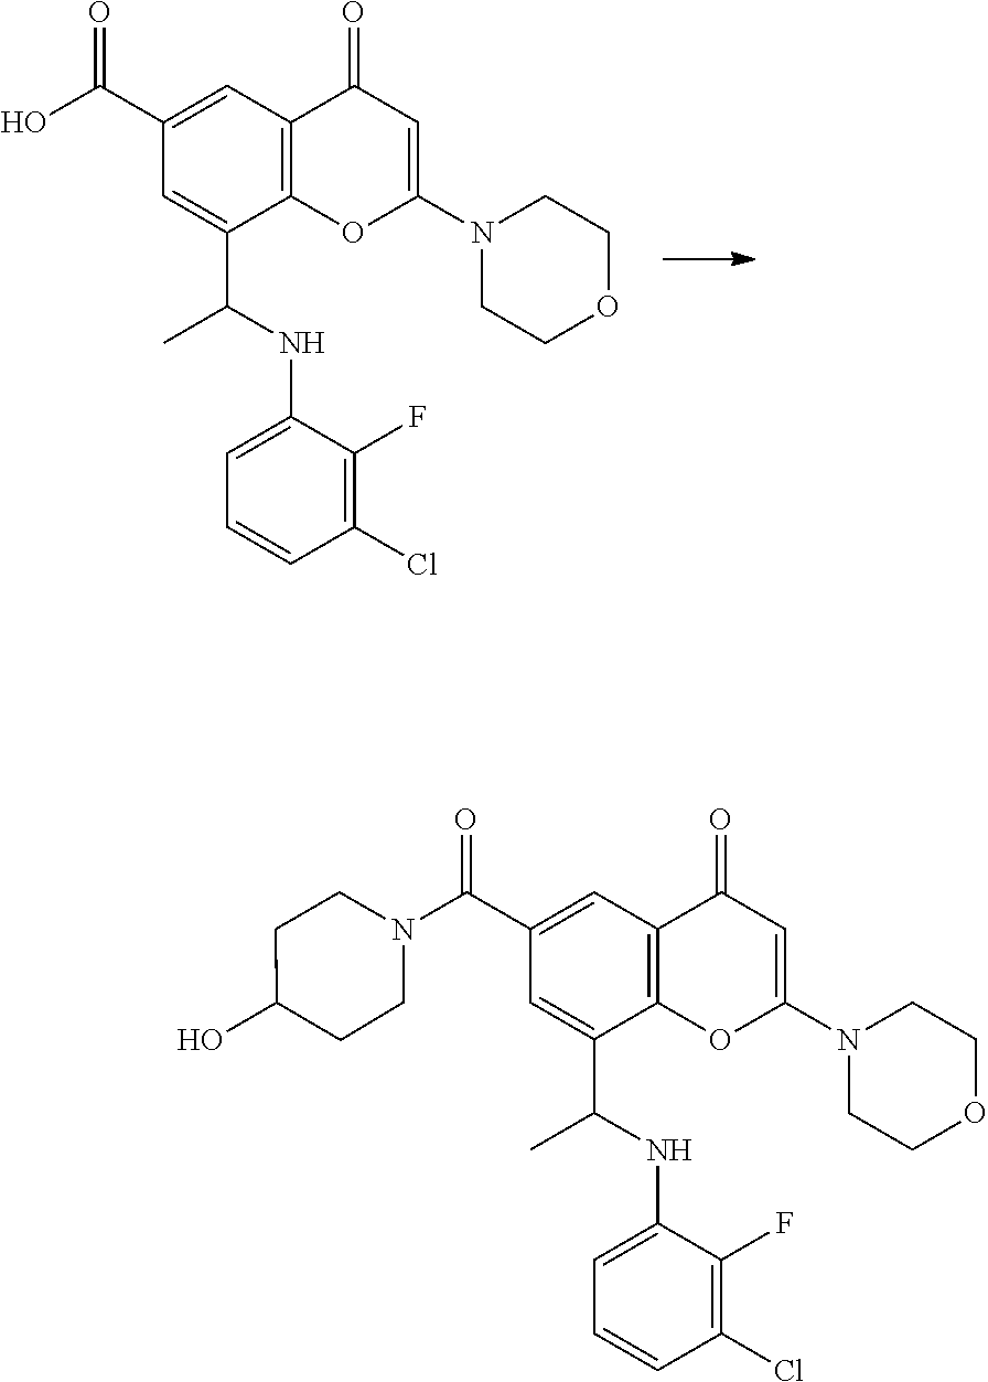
C1=C(C(O)=O)C=C(C(C)NC2=CC=CC(Cl)=C2F)C2=C1C(=O)C=C(N1CCOCC1)O2.C1=C(C(=O)N2CCC(O)CC2)C=C(C(NC2=CC=CC(Cl)=C2F)C)C2=C1C(=O)C=C(N1CCOCC1)O2
